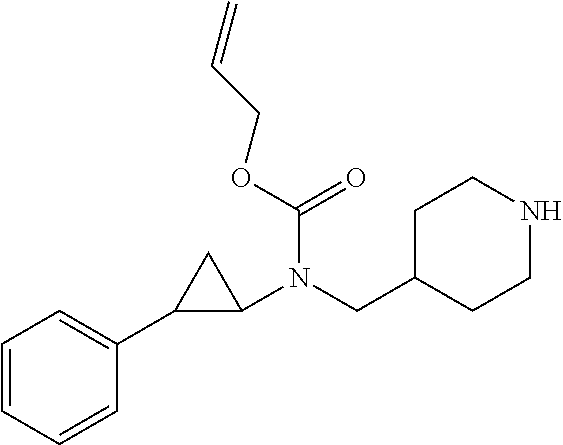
C1(N(CC2CCNCC2)C(=O)OCC=C)CC1C1=CC=CC=C1
